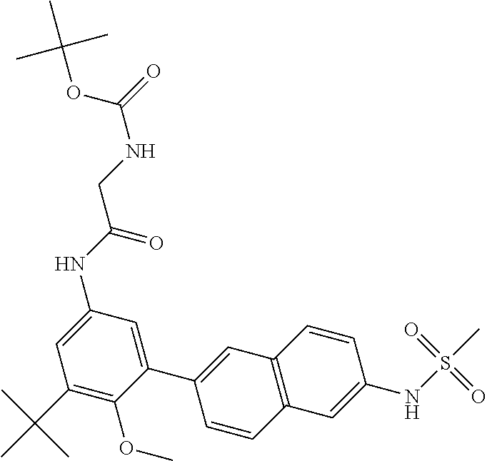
C1(C2=CC3=C(C=C2)C=C(NS(=O)(=O)C)C=C3)=CC(NC(CNC(=O)OC(C)(C)C)=O)=CC(C(C)(C)C)=C1OC
